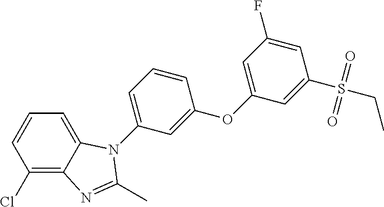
C1(OC2=CC(N3C4=CC=CC(Cl)=C4N=C3C)=CC=C2)=CC(F)=CC(S(CC)(=O)=O)=C1
